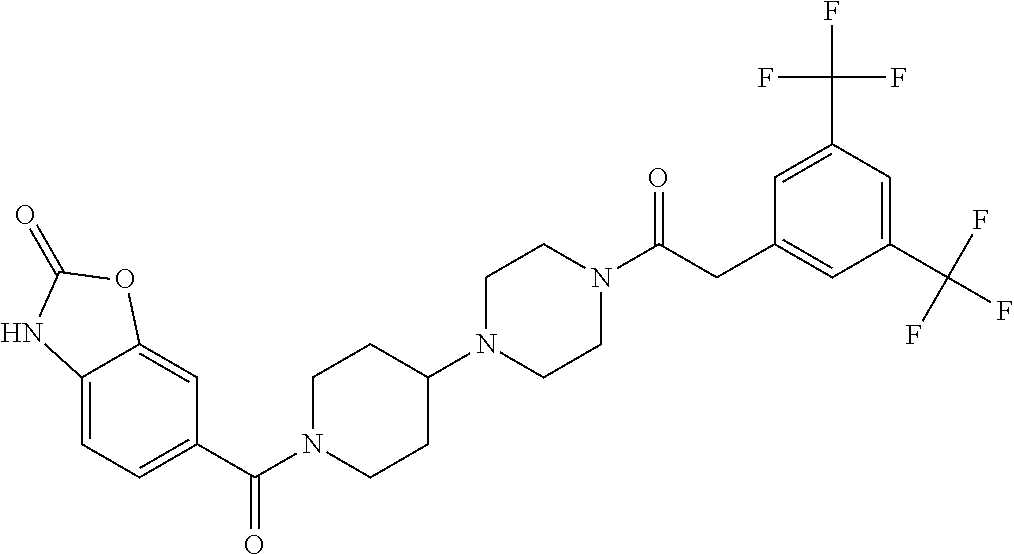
C12=CC=C(C(N3CCC(N4CCN(C(CC5=CC(C(F)(F)F)=CC(C(F)(F)F)=C5)=O)CC4)CC3)=O)C=C1OC(=O)N2
